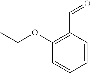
CCOC1=C(C=O)C=CC=C1
